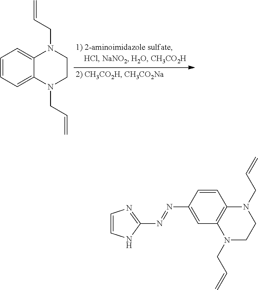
C1=CC=C2C(=C1)N(CC=C)CCN2CC=C.C1=CC(N=NC2=NC=CN2)=CC2=C1N(CC=C)CCN2CC=C
